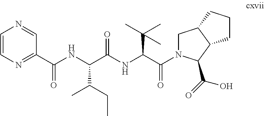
N(C(C(NC(C(=O)N1CC2C(C1C(=O)O)CCC2)C(C)(C)C)=O)C(CC)C)C(C1=NC=CN=C1)=O
